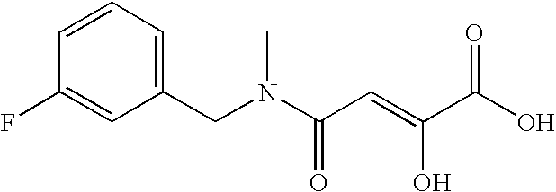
C1(F)=CC(CN(C(C=C(C(O)=O)O)=O)C)=CC=C1
